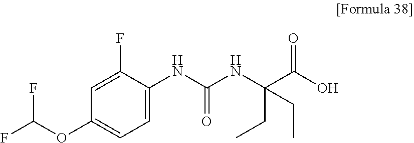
C1=C(NC(NC(C(O)=O)(CC)CC)=O)C(F)=CC(OC(F)F)=C1
